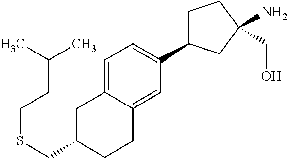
C1=C2C(=CC(C3CCC(CO)(N)C3)=C1)CCC(CSCCC(C)C)C2
